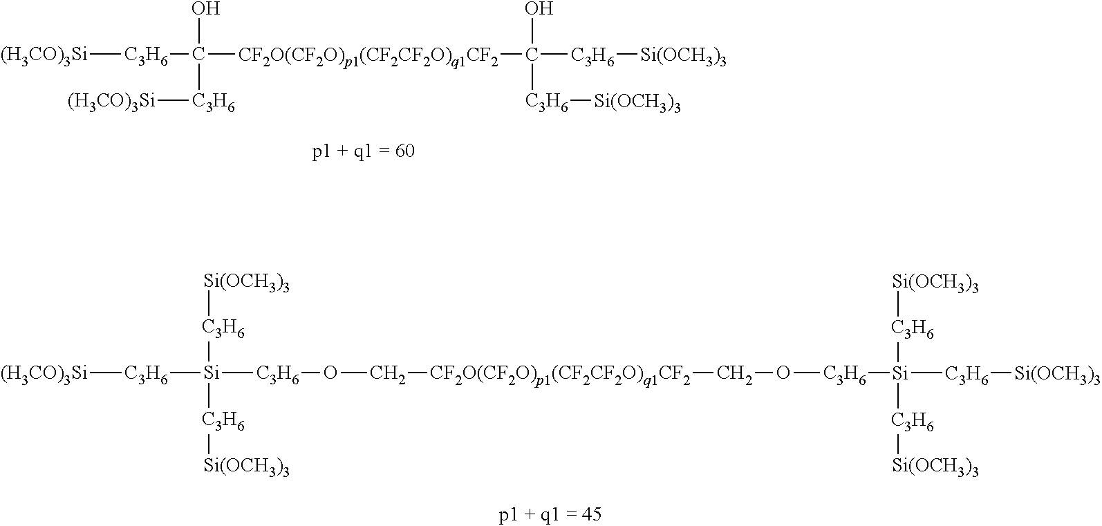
[(H3CO)3Si][C3H6]C([CF2O(CF2O)p1(CF2CF2O)q1CF2]C(O)([C3H6][Si(OCH3)3])[C3H6][Si(OCH3)3])(O)[C3H6][(H3CO)3Si].[Si(OCH3)3][C3H6][Si]([C3H6][Si(OCH3)3])([C3H6]OC[CF2O(CF2O)p1(CF2CF2O)q1CF2]CO[C3H6][Si]([C3H6][Si(OCH3)3])([C3H6][Si(OCH3)3])[C3H6][Si(OCH3)3])[C3H6][(H3CO)3Si]
